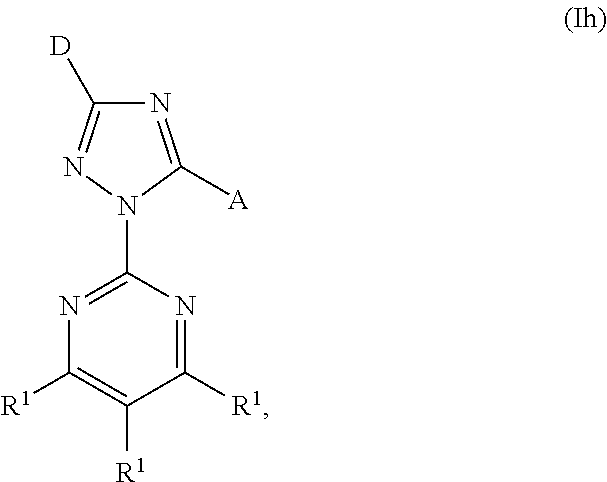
N1=C(N2C([A])=NC([D])=N2)N=C([R1])C([R1])=C1[R1]
